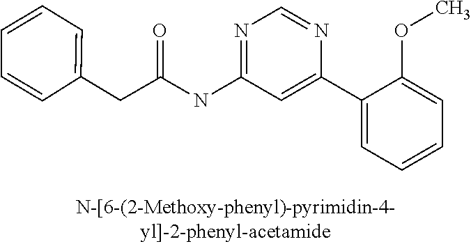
C(C(NC1=NC=NC(C2=CC=CC=C2OC)=C1)=O)C1=CC=CC=C1
